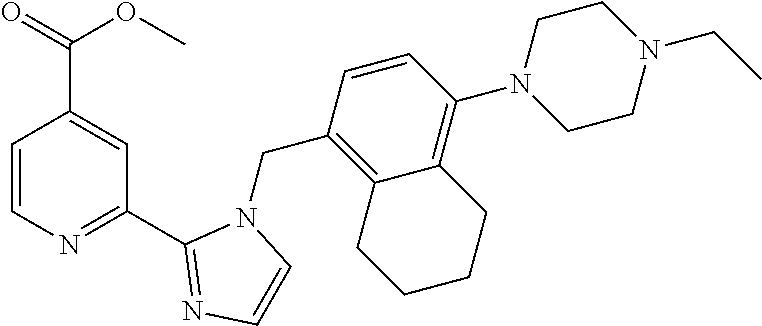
C1=CN=C(C2=NC=CN2CC2=C3C(=C(N4CCN(CC)CC4)C=C2)CCCC3)C=C1C(=O)OC
